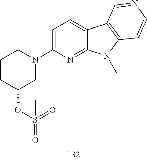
C1=C(N2CC(OS(=O)(=O)C)CCC2)N=C2C(=C1)C1=C(N2C)C=CN=C1
